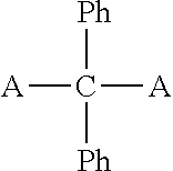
[Ph]C([Ph])([A])[A]
